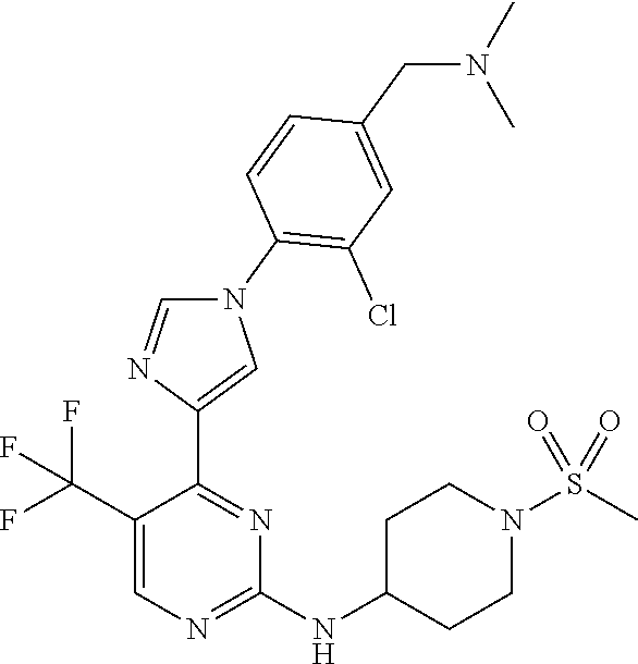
C1(NC2CCN(S(C)(=O)=O)CC2)=NC=C(C(F)(F)F)C(C2=CN(C3=C(Cl)C=C(CN(C)C)C=C3)C=N2)=N1
